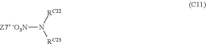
[Z7+ -O3N]N([RC22])[RC23]
